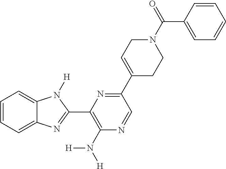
C1=CC=C2C(=C1)N([H])C(C1=C(N([H])[H])N=CC(C3=CCN(C(=O)C4=CC=CC=C4)CC3)=N1)=N2
